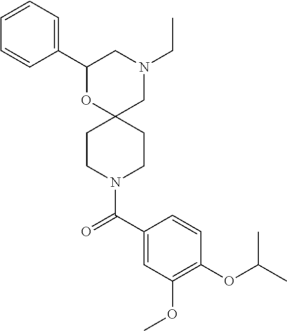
N1(CC)CC2(OC(C3=CC=CC=C3)C1)CCN(C(C1=CC(OC)=C(OC(C)C)C=C1)=O)CC2
